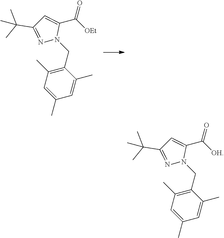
C1(CN2C(C([OEt])=O)=CC(C(C)(C)C)=N2)=C(C)C=C(C)C=C1C.C1(CN2C(C([OH])=O)=CC(C(C)(C)C)=N2)=C(C)C=C(C)C=C1C
